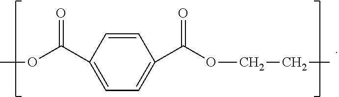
C1=CC(C(OC)=O)=CC=C1C(OCCC)=O
